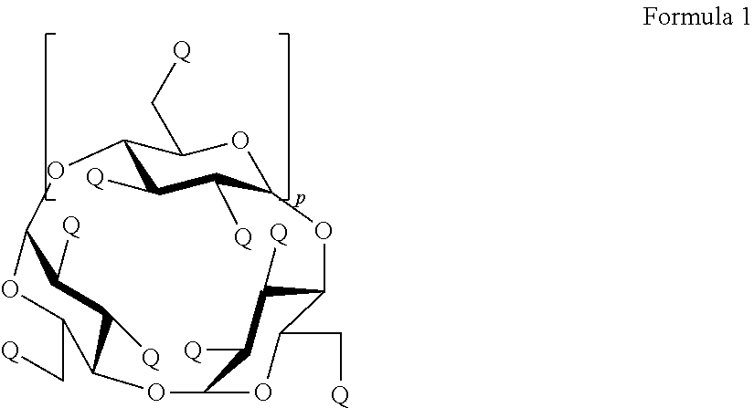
O1C(C[Q])C2C([Q])C([Q])C1OC1C([Q])C([Q])C(OC1C[Q])OC1C([Q])C([Q])C(OC1C[Q])O2
